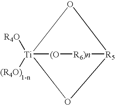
[Ti]12([R4O])([(R4O)])[(O][R6)n][R5](O1)O2
